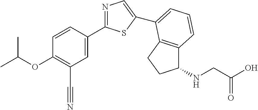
C1=CC(C2=NC=C(C3=CC=CC4=C3CCC4NCC(O)=O)S2)=CC(C#N)=C1OC(C)C
